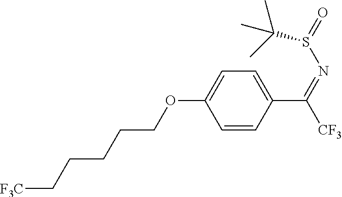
C1=CC(C(=NS(=O)C(C)(C)C)[CF3])=CC=C1OCCCCC[F3C]
